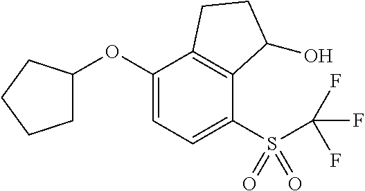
O(C1=CC=C(S(=O)(=O)C(F)(F)F)C2=C1CCC2O)C1CCCC1
